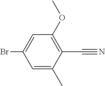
C1=C(C)C(C#N)=C(OC)C=C1Br
